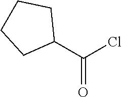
ClC(=O)C1CCCC1
